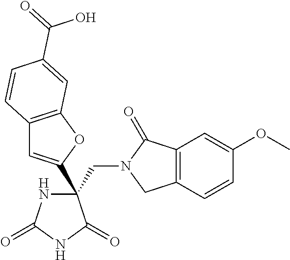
C(C1(C2=CC3=C(O2)C=C(C(O)=O)C=C3)NC(=O)NC1=O)N1CC2=C(C1=O)C=C(OC)C=C2
